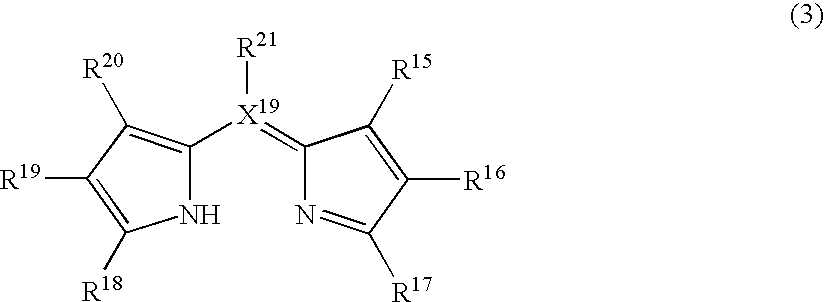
C1([X19](=C2N=C([R17])C([R16])=C2[R15])[R21])=C([R20])C([R19])=C([R18])N1
